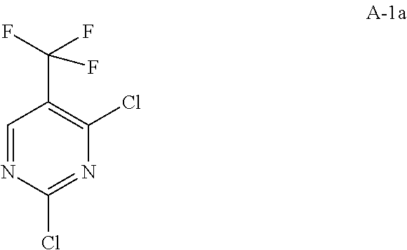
C1=NC(Cl)=NC(Cl)=C1C(F)(F)F
